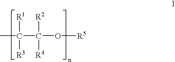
CC(C(O[R5])([R2])[R4])([R1])[R3]
